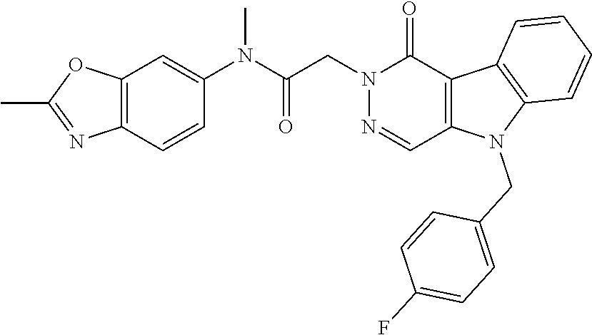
N1(CC(N(C2=CC3=C(C=C2)N=C(C)O3)C)=O)N=CC2=C(C1=O)C1=C(N2CC2=CC=C(F)C=C2)C=CC=C1
